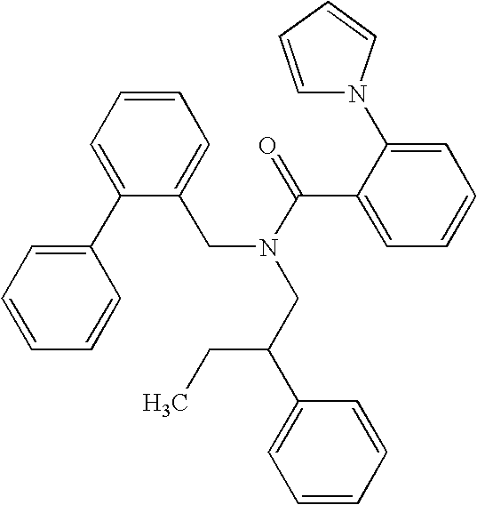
C1(C2=CC=CC=C2)=CC=CC=C1CN(C(C1=CC=CC=C1N1C=CC=C1)=O)CC(CC)C1=CC=CC=C1
